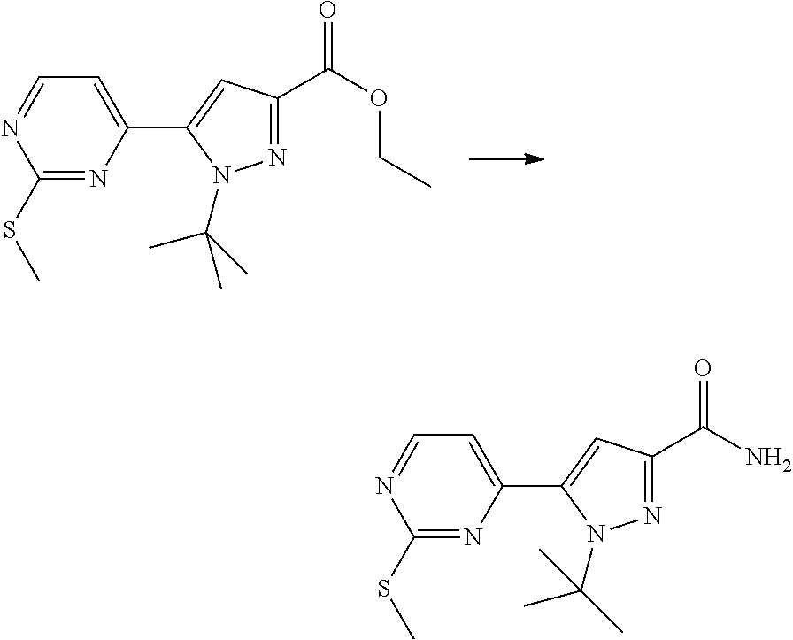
N1=C(C(OCC)=O)C=C(C2=CC=NC(SC)=N2)N1C(C)(C)C.N1=C(C(N)=O)C=C(C2=CC=NC(SC)=N2)N1C(C)(C)C
